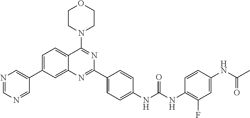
N1=CN=CC(C2=CC=C3C(=C2)N=C(C2=CC=C(NC(NC4=C(F)C=C(NC(C)=O)C=C4)=O)C=C2)N=C3N2CCOCC2)=C1
